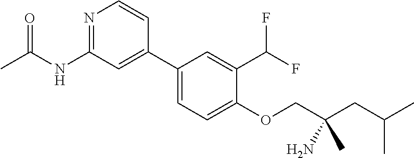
CC(NC1=NC=CC(C2=CC=C(OCC(CC(C)C)(N)C)C(C(F)F)=C2)=C1)=O
